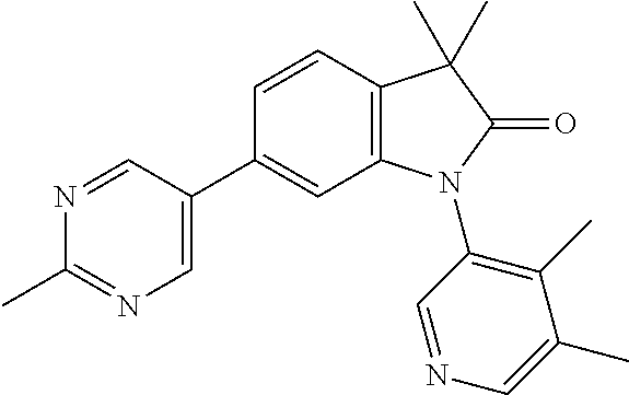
N1=CC(C2=CC3=C(C=C2)C(C)(C)C(=O)N3C2=C(C)C(C)=CN=C2)=CN=C1C
